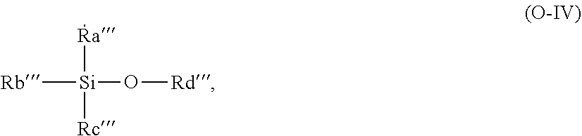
C[Ra][Si]([Rb])(O[Rd])[Rc]
